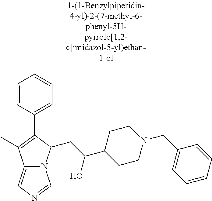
C12=CN=CN1C(CC(C1CCN(CC3=CC=CC=C3)CC1)O)C(C1=CC=CC=C1)=C2C
